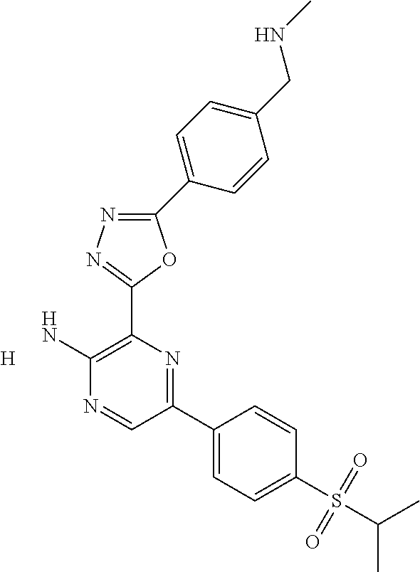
[H].C1(N)=C(C2=NN=C(C3=CC=C(CNC)C=C3)O2)N=C(C2=CC=C(S(=O)(=O)C(C)C)C=C2)C=N1
